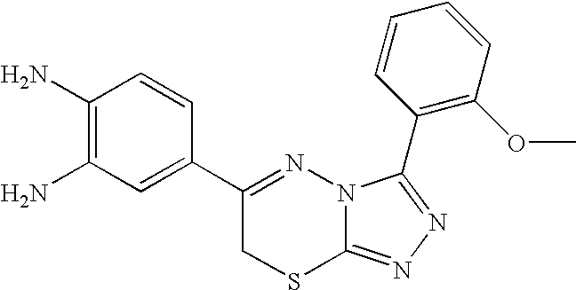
C1(N)=C(N)C=CC(C2=NN3C(=NN=C3C3=C(OC)C=CC=C3)SC2)=C1
